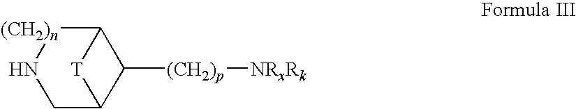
C1C2C([(CH2)p][NRxRk])C([(CH2)n]N1)[T]2
